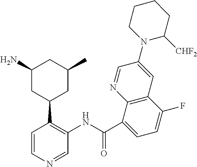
C1(N)CC(C2=C(NC(C3=CC=C(F)C4=C3N=CC(N3CCCCC3[CHF2])=C4)=O)C=NC=C2)CC(C)C1
